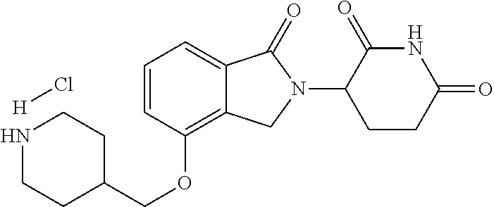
O(C1=C2C(=CC=C1)C(=O)N(C1C(=O)NC(=O)CC1)C2)CC1CCNCC1.[H]Cl
